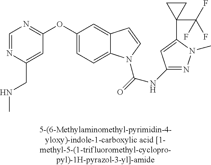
C1=NC(CNC)=CC(OC2=CC=C3C(=C2)C=CN3C(=O)NC2=NN(C)C(C3(C(F)(F)F)CC3)=C2)=N1
